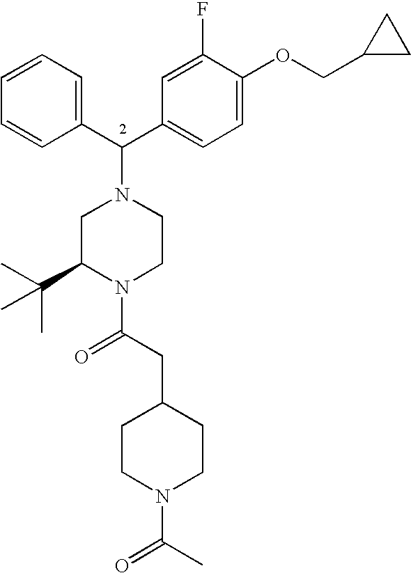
C1=CC=CC(C(C2=CC=C(OCC3CC3)C(F)=C2)N2CC(C(C)(C)C)N(C(CC3CCN(C(C)=O)CC3)=O)CC2)=C1
